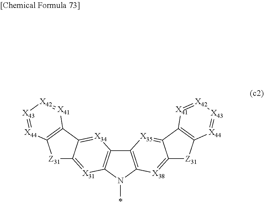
C12=C(N(C)C3=C1[X34]=C1C(=[X31]3)[Z31]C3=C1[X41]=[X42][X43]=[X44]3)[X38]=C1C(=[X35]2)C2=C([Z31]1)[X44]=[X43][X42]=[X41]2
